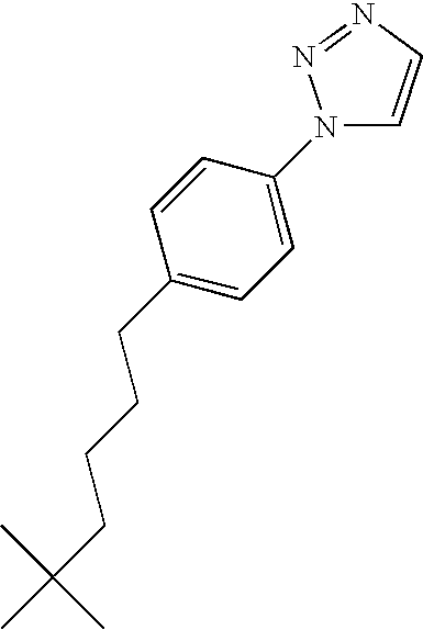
N1(C2=CC=C(CCCCC(C)(C)C)C=C2)C=CN=N1
